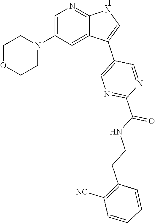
C1=C(N2CCOCC2)C=C2C(=N1)NC=C2C1=CN=C(C(NCCC2=C([NC])C=CC=C2)=O)N=C1
